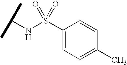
N(S(=O)(=O)C1=CC=C(C)C=C1)C(C)C
